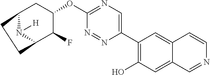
C12N([H])C(C(F)C(OC3=NC=C(C4=C(O)C=C5C(=C4)C=CN=C5)N=N3)C1)CC2
